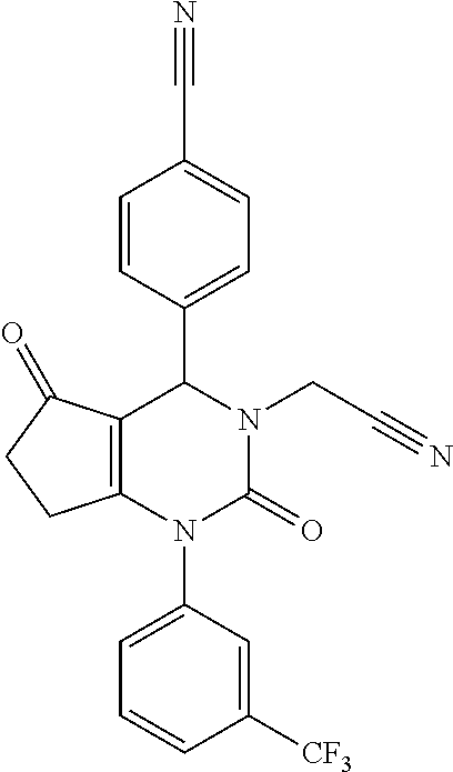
C12=C(N(C3=CC=CC([CF3])=C3)C(=O)N(CC#N)C1C1=CC=C(C#N)C=C1)CCC2=O
